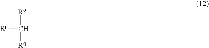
[Rp]C([Rq])[Ro]
